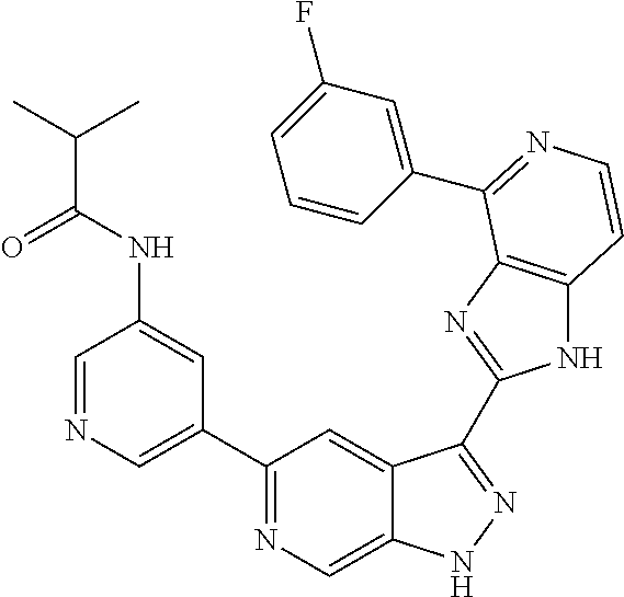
C1=NC=C(C2=NC=C3C(=C2)C(C2=NC4=C(N2)C=CN=C4C2=CC(F)=CC=C2)=NN3)C=C1NC(C(C)C)=O
